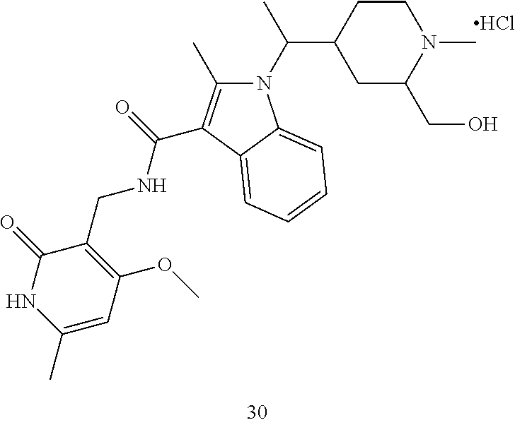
C1CC(C(C)N2C(C)=C(C(=O)NCC3=C(OC)C=C(C)NC3=O)C3=CC=CC=C23)CC(CO)N1C.Cl
